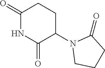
C1(=O)NC(=O)C(N2CCCC2=O)CC1
